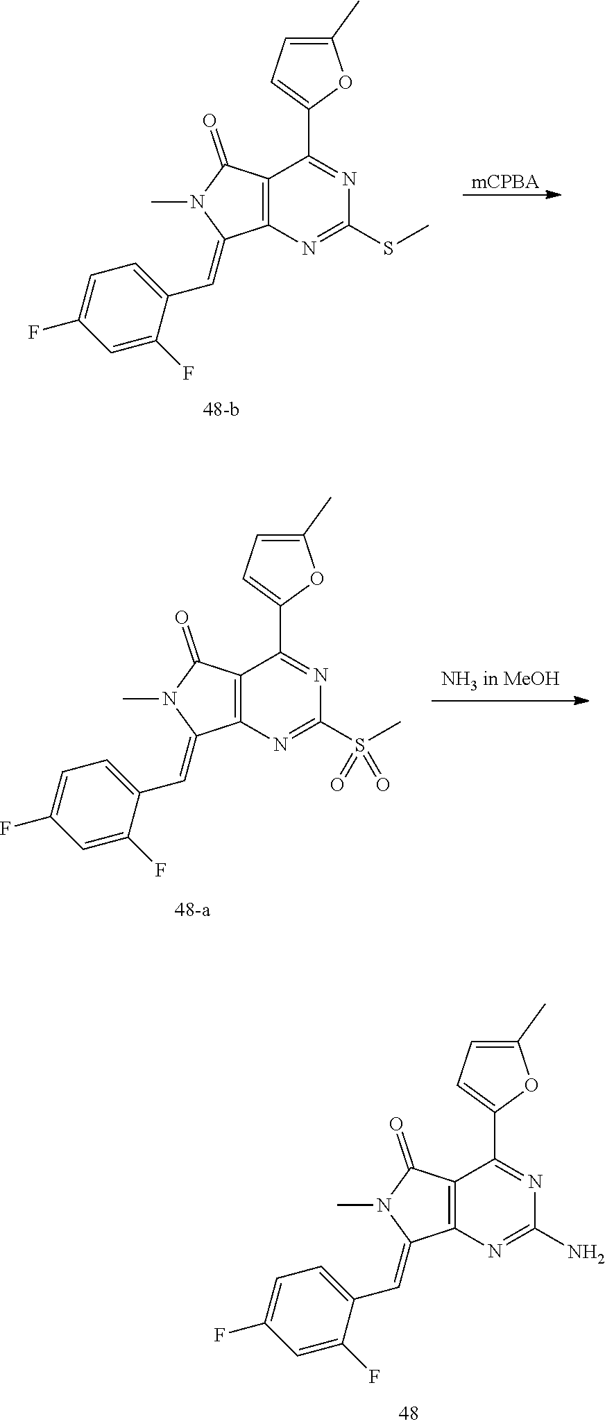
C1(C2=CC=C(C)O2)=NC(N)=NC2=C1C(=O)N(C)C2=CC1=CC=C(F)C=C1F.C1(C2=CC=C(C)O2)=NC(SC)=NC2=C1C(=O)N(C)C2=CC1=CC=C(F)C=C1F.[mCPBA].C1(C2=CC=C(C)O2)=NC(S(C)(=O)=O)=NC2=C1C(=O)N(C)C2=CC1=CC=C(F)C=C1F
